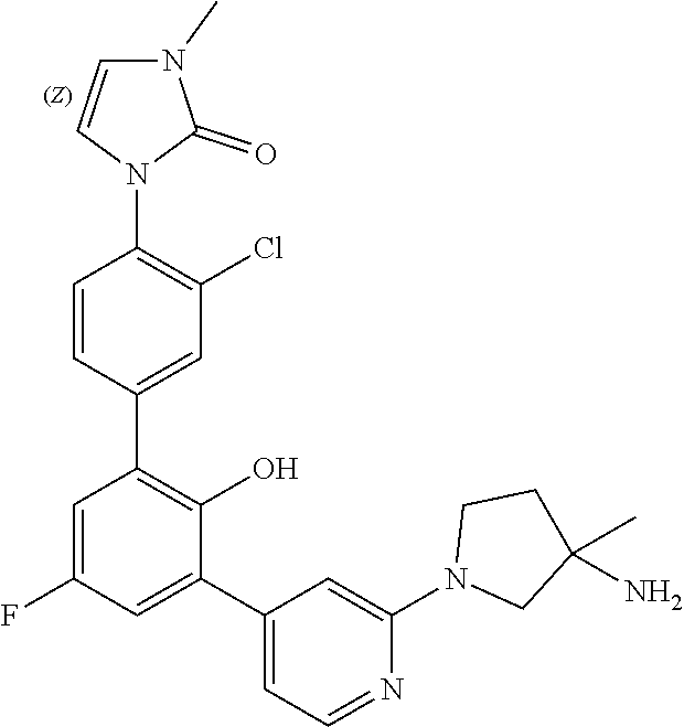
C1=CN(C2=C(Cl)C=C(C3=C(O)C(C4=CC=NC(N5CC(C)(N)CC5)=C4)=CC(F)=C3)C=C2)C(=O)N1C
